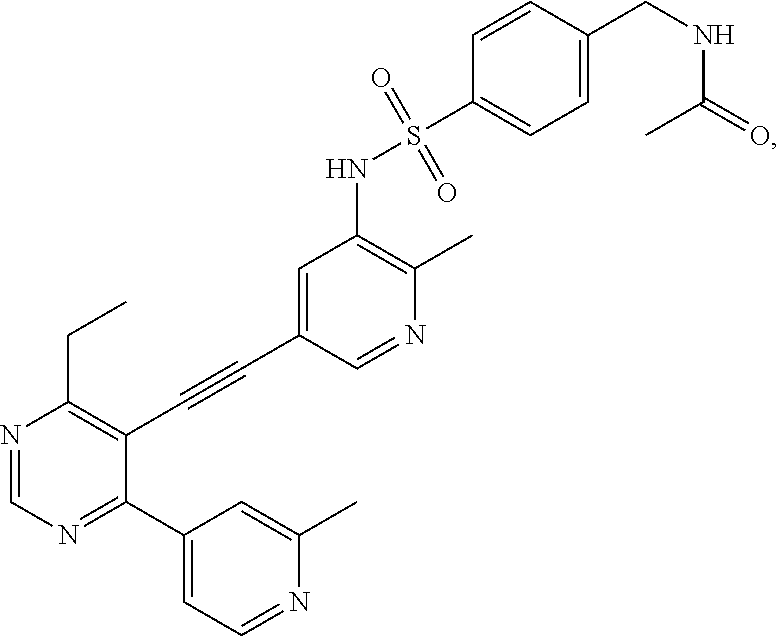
N1=CN=C(C2=CC=NC(C)=C2)C(C#CC2=CC(NS(=O)(=O)C3=CC=C(CNC(=O)C)C=C3)=C(C)N=C2)=C1CC
